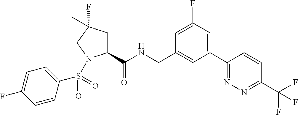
C1(C(NCC2=CC(C3=NN=C(C(F)(F)F)C=C3)=CC(F)=C2)=O)CC(F)(C)CN1S(C1=CC=C(F)C=C1)(=O)=O
